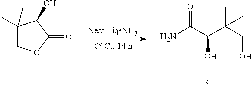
O=C(C(C(CO)(C)C)O)N.C1(C)(C)COC(=O)C1O
